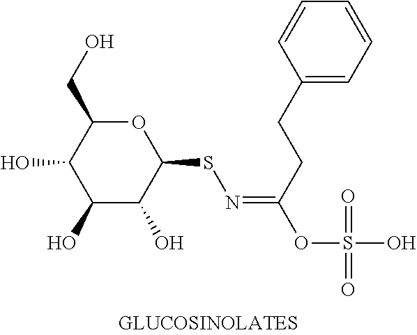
C1(CO)OC(SN=C(CCC2=CC=CC=C2)OS(O)(=O)=O)C(O)C(O)C1O
